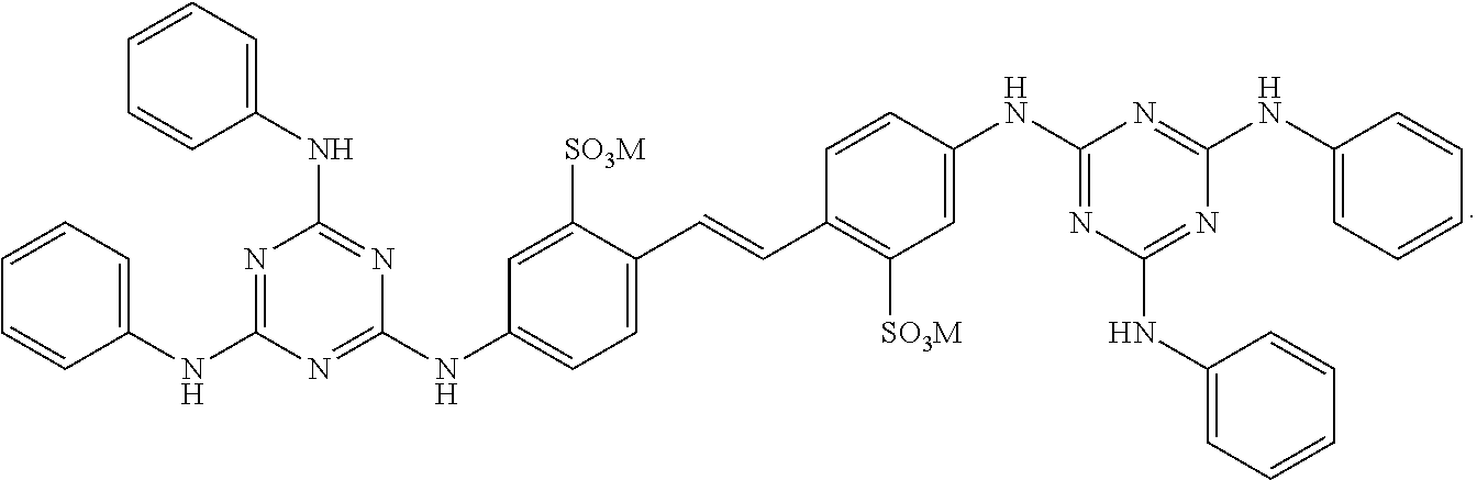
C1=CC=C(NC2=NC(NC3=CC=CC=C3)=NC(NC3=CC=C(C=CC4=C([SO3M])C=C(NC5=NC(NC6=CC=CC=C6)=NC(NC6=CC=CC=C6)=N5)C=C4)C([SO3M])=C3)=N2)C=C1
